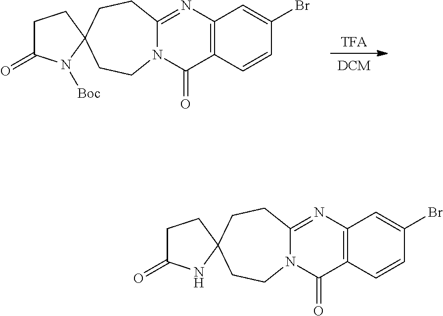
C12=C(N=C3N(C1=O)CCC1(NC(=O)CC1)CC3)C=C(Br)C=C2.[DCM].[TFA].C12=C(N=C3N(C1=O)CCC1(N([Boc])C(=O)CC1)CC3)C=C(Br)C=C2
